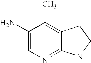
NC1=CN=C2C(=C1C)CCN2
